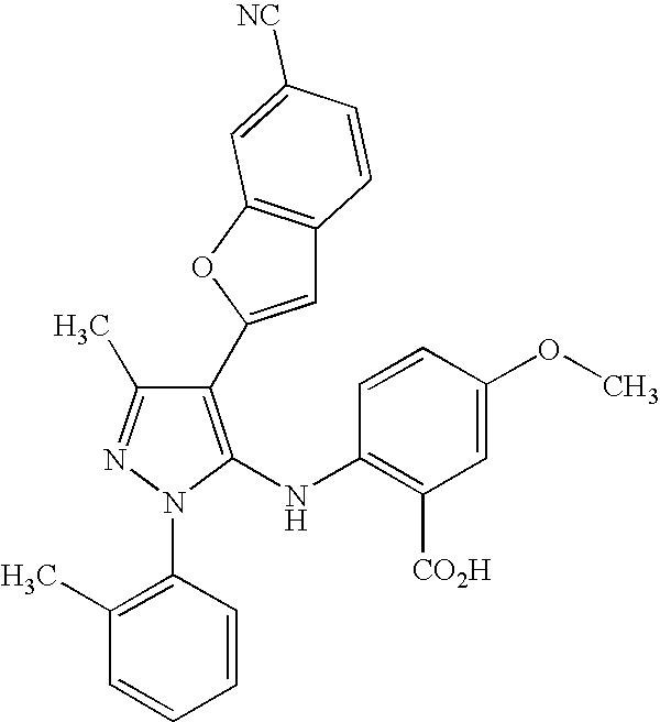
C1(C2=CC3=C(O2)C=C([NC])C=C3)=C(NC2=C([CO2H])C=C(OC)C=C2)N(C2=C(C)C=CC=C2)N=C1C
